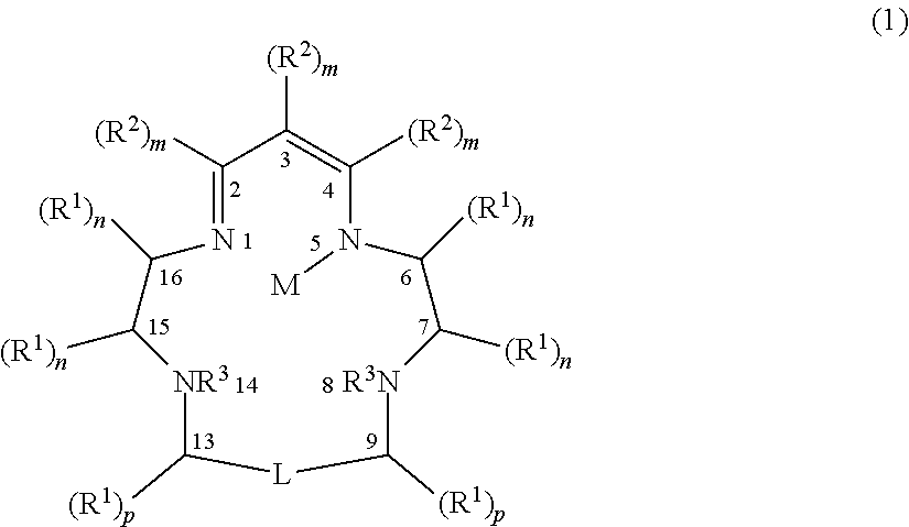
[NR3]1C([(R1)n])C([(R1)n])N=C([(R2)m])C([(R2)m])=C([(R2)m])N([M])C([(R1)n])C([(R1)n])[R3N]C([(R1)p])[L]C1[(R1)p]
